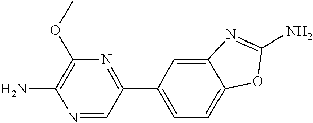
C12=CC(C3=NC(OC)=C(N)N=C3)=CC=C1OC(N)=N2
